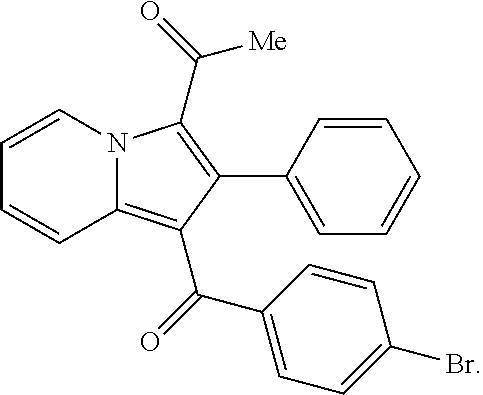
C1=CN2C(=C(C(=O)C3=CC=C(Br)C=C3)C(C3=CC=CC=C3)=C2C(=O)[Me])C=C1
